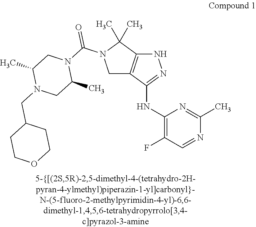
C1C2=C(C(C)(C)N1C(N1CC(C)N(CC3CCOCC3)CC1C)=O)NN=C2NC1=C(F)C=NC(C)=N1
